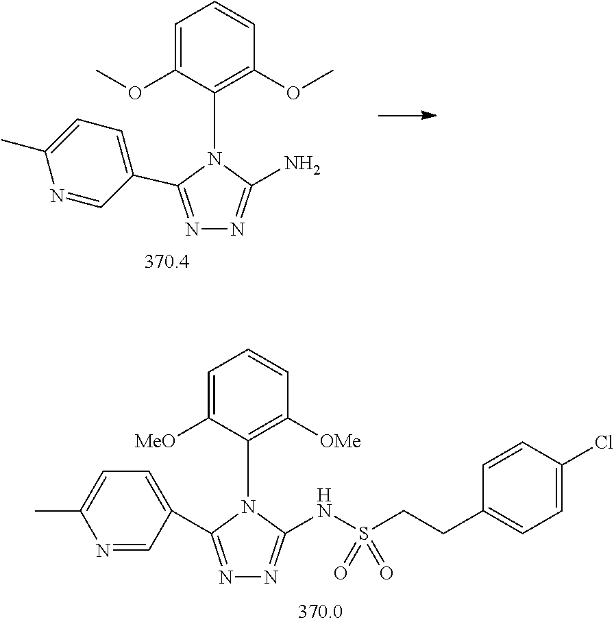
N1=C(C2=CC=C(C)N=C2)N(C2=C(OC)C=CC=C2OC)C(N)=N1.N1=C(C2=CC=C(C)N=C2)N(C2=C([OMe])C=CC=C2[MeO])C(NS(CCC2=CC=C(Cl)C=C2)(=O)=O)=N1
